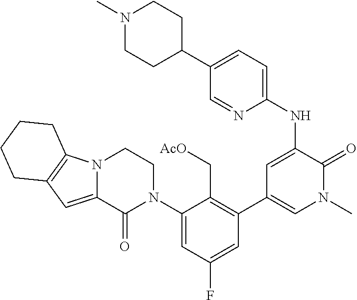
C1=NC(NC2=CC(C3=C(C[AcO])C(N4CCN5C(=CC6=C5CCCC6)C4=O)=CC(F)=C3)=CN(C)C2=O)=CC=C1C1CCN(C)CC1
